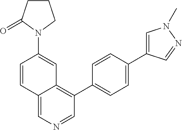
C1(C2=CC=C(C3=CN(C)N=C3)C=C2)=C2C(=CN=C1)C=CC(N1CCCC1=O)=C2
